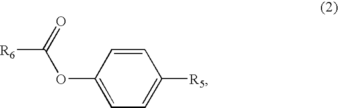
O(C1=CC=C([R5])C=C1)C([R6])=O
